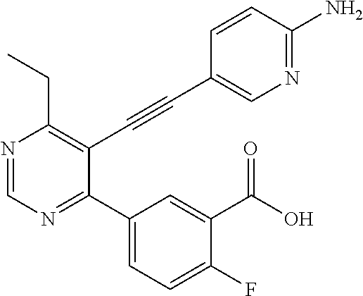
N1=CN=C(C2=CC=C(F)C(C(O)=O)=C2)C(C#CC2=CN=C(N)C=C2)=C1CC
